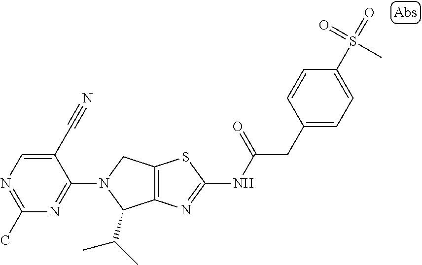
C12=C(N=C(NC(CC3=CC=C(S(=O)(=O)C)C=C3)=O)S1)C(C(C)C)N(C1=NC(C)=NC=C1C#N)C2
